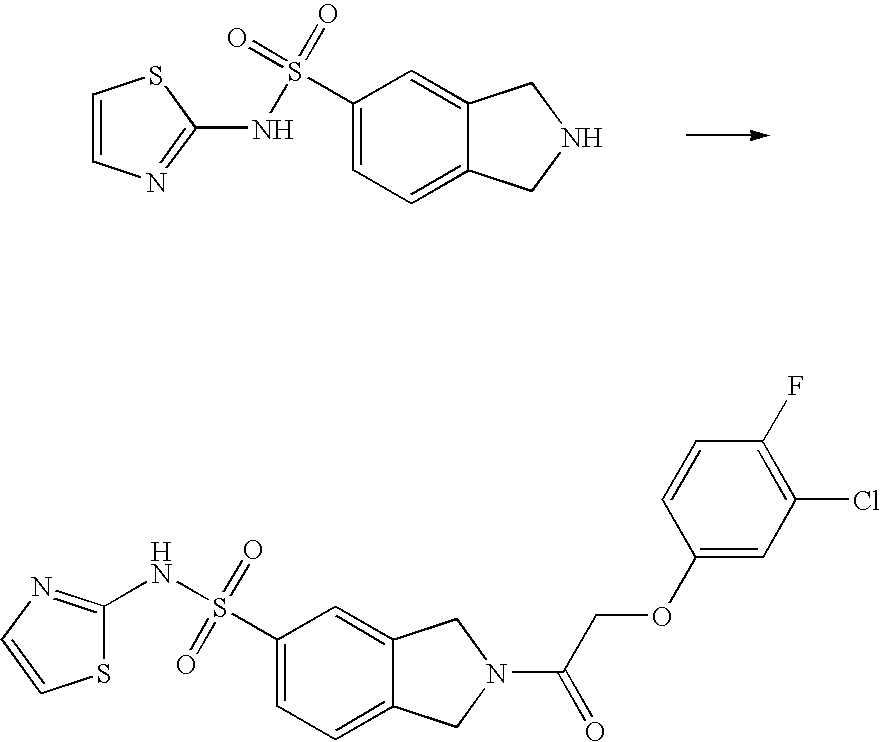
C1(S(=O)(=O)NC2=NC=CS2)=CC=C2C(=C1)CNC2.C1(S(=O)(NC2=NC=CS2)=O)=CC=C2C(=C1)CN(C(=O)COC1=CC(Cl)=C(F)C=C1)C2
